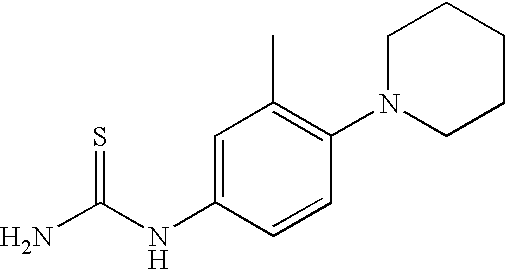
NC(NC1=CC(C)=C(N2CCCCC2)C=C1)=S
